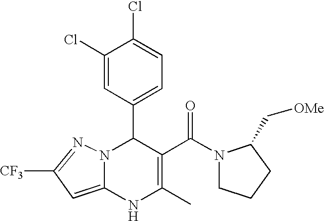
C1(Cl)=CC(C2N3C(=CC([CF3])=N3)NC(C)=C2C(=O)N2CCCC2C[OMe])=CC=C1Cl
